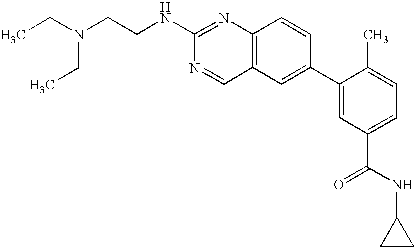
N(C1=NC2=C(C=N1)C=C(C1=CC(C(NC3CC3)=O)=CC=C1C)C=C2)CCN(CC)CC
